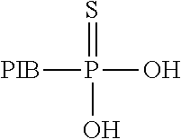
[PIB]P(O)(O)=S
